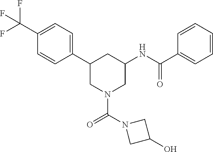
C1(C2CN(C(=O)N3CC(O)C3)CC(NC(C3=CC=CC=C3)=O)C2)=CC=C(C(F)(F)F)C=C1
